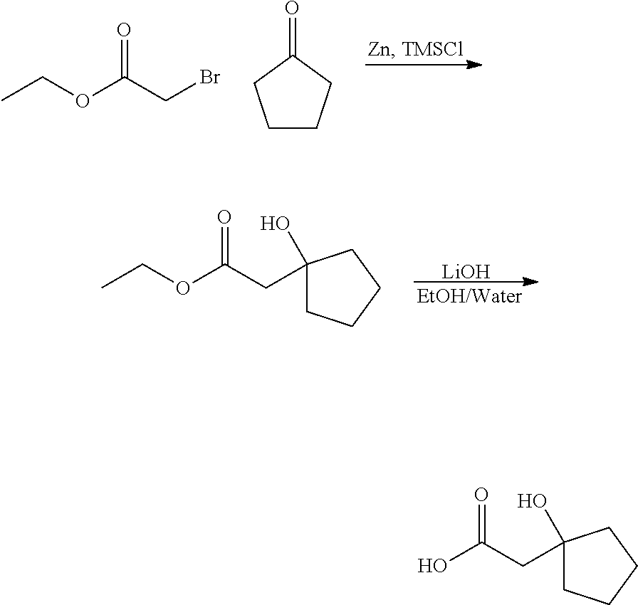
C1CCC(=O)C1.CCOC(CBr)=O.[LiOH].CCOC(CC1(O)CCCC1)=O.OC(CC1(O)CCCC1)=O
